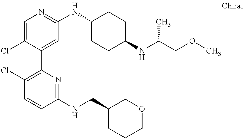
C1=C(Cl)C(C2=C(Cl)C=CC(NCC3CCCOC3)=N2)=CC(NC2CCC(NC(COC)C)CC2)=N1
